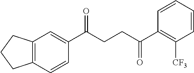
C1(C(CCC(C2=C([CF3])C=CC=C2)=O)=O)=CC2=C(C=C1)CCC2
